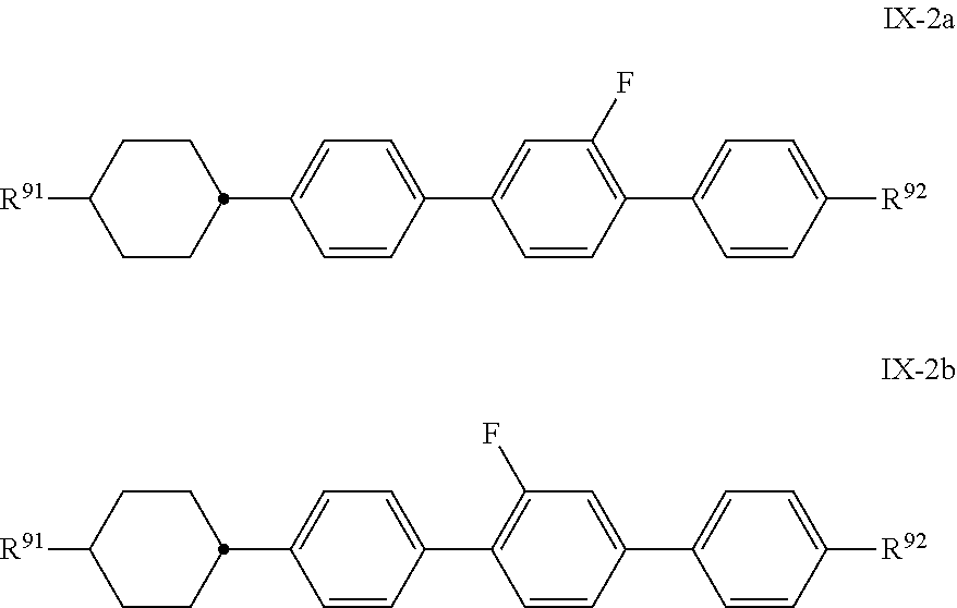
C1CC([R91])CCC1C1=CC=C(C2=C(F)C=C(C3=CC=C([R92])C=C3)C=C2)C=C1.C1CC([R91])CCC1C1=CC=C(C2=CC(F)=C(C3=CC=C([R92])C=C3)C=C2)C=C1
